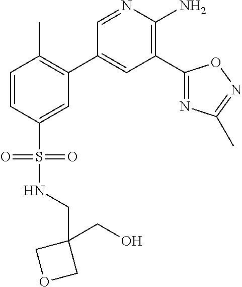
C1=CC(S(NCC2(CO)COC2)(=O)=O)=CC(C2=CC(C3=NC(C)=NO3)=C(N)N=C2)=C1C
